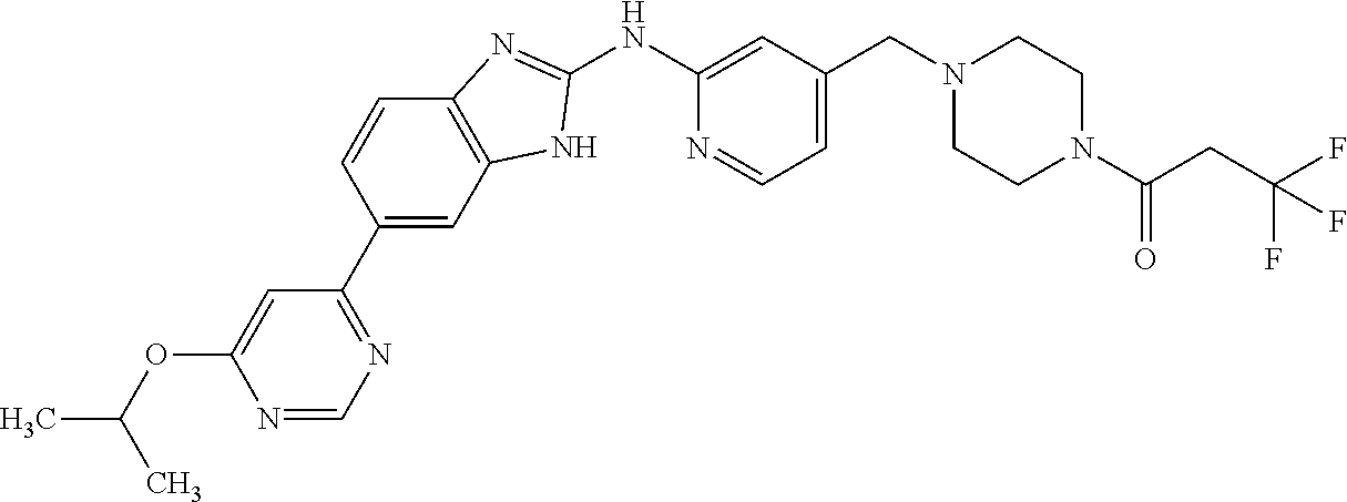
N1=CN=C(C2=CC3=C(C=C2)N=C(NC2=CC(CN4CCN(C(CC(F)(F)F)=O)CC4)=CC=N2)N3)C=C1OC(C)C
